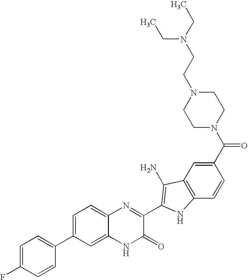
C1=C2C(=CC=C1C1=CC=C(F)C=C1)N=C(C1=C(N)C3=C(C=CC(C(N4CCN(CCN(CC)CC)CC4)=O)=C3)N1)C(=O)N2
